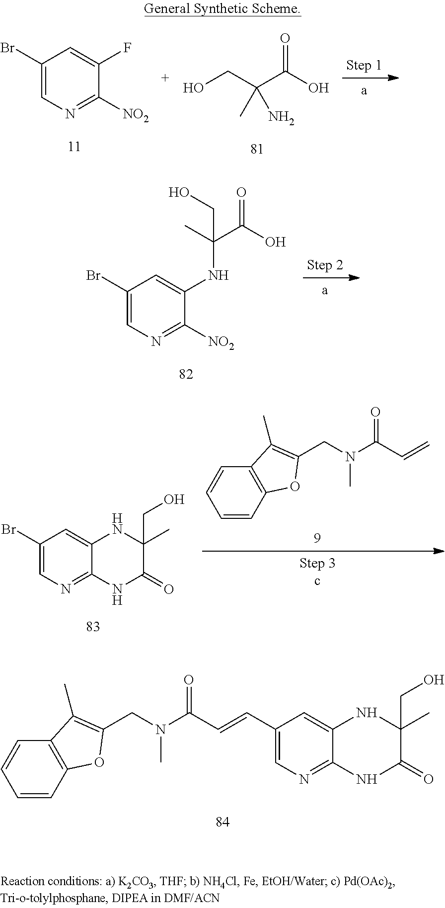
C1(Br)=CN=C([NO2])C(NC(C(O)=O)(C)CO)=C1.C1(Br)=CN=C2C(=C1)NC(C)(CO)C(=O)N2.C1=CC2=C(C=C1)C(C)=C(CN(C(C=C)=O)C)O2.C1(Br)=CN=C([NO2])C(F)=C1.OCC(C(O)=O)(C)N.C1(C=CC(N(CC2=C(C)C3=C(C=CC=C3)O2)C)=O)=CN=C2C(=C1)NC(C)(CO)C(=O)N2
